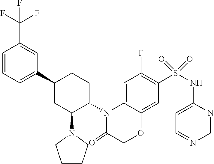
C1=CC(C(F)(F)F)=CC(C2CC(N3CCCC3)C(N3C4=CC(F)=C(S(=O)(=O)NC5=CC=NC=N5)C=C4OCC3=O)CC2)=C1
